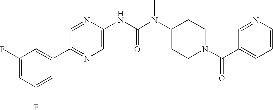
C1(F)=CC(F)=CC(C2=NC=C(NC(N(C3CCN(C(C4=CC=CN=C4)=O)CC3)C)=O)N=C2)=C1
